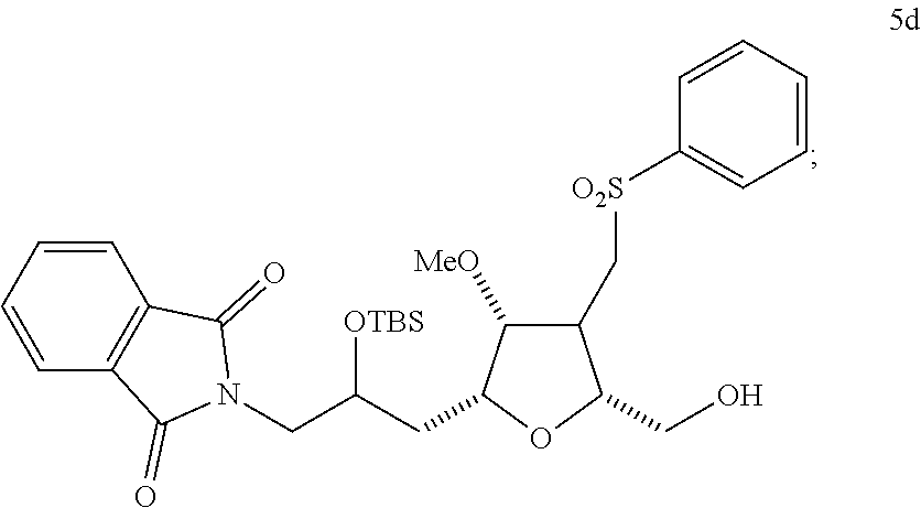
C1=CC=CC2=C1C(=O)N(CC(CC1C([MeO])C(C[O2S]C3=CC=CC=C3)C(CO)O1)[OTBS])C2=O
